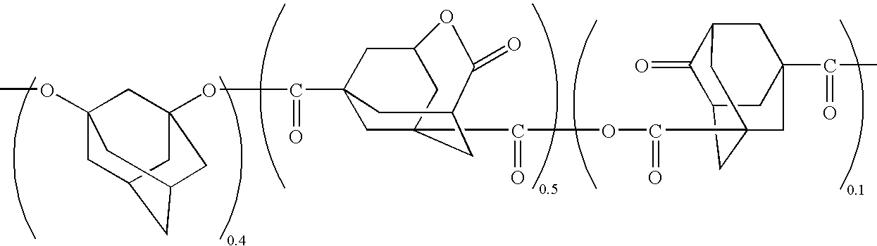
C1C2CC3CC(OC(=O)C45CC6(C(OC(C78CC9C(=O)C(CC(C(C)=O)(C7)C9)C8)=O)=O)CC(C4)C(=O)OC(C5)C6)(CC1(OC)C3)C2
